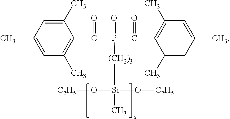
CC1=CC(C)=C(C(=O)P(=O)(C(=O)C2=C(C)C=C(C)C=C2C)[(CH2)3][Si](C)(O[C2H5])O[C2H5])C(C)=C1
